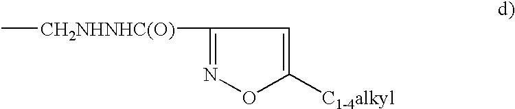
[CH2NHNHC(O)](C1=NOC([C1-4alkyl])=C1)C
